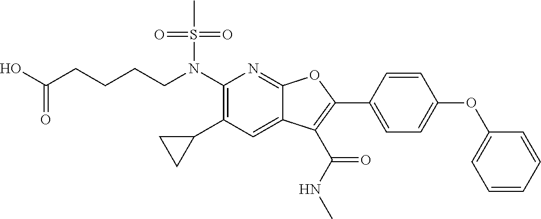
N(C1=C(C2CC2)C=C2C(=N1)OC(C1=CC=C(OC3=CC=CC=C3)C=C1)=C2C(NC)=O)(S(C)(=O)=O)CCCCC(O)=O
